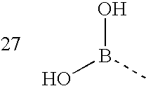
OB(O)C
